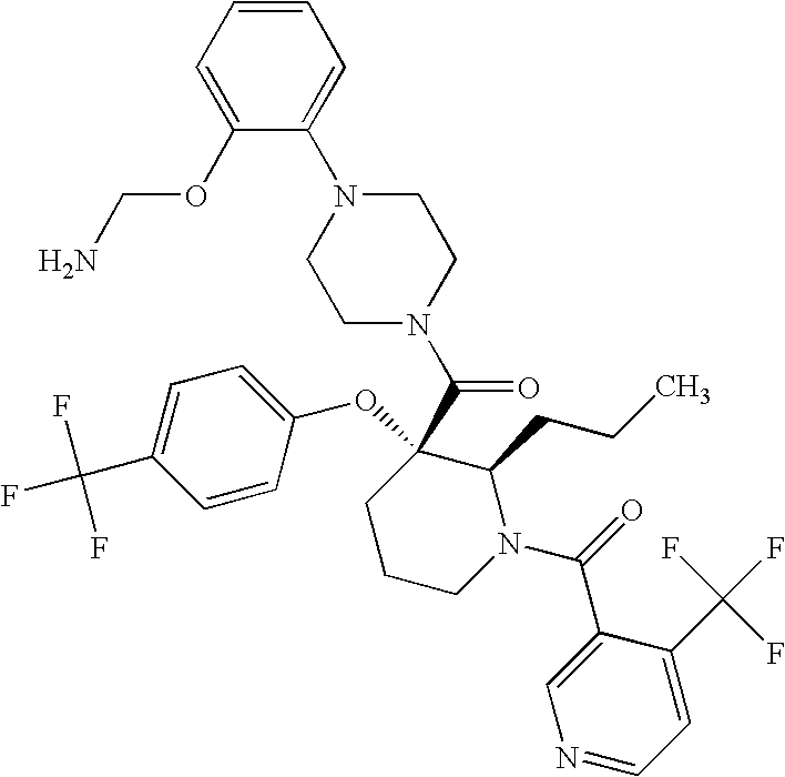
C1=C(OCN)C(N2CCN(C(=O)C3(OC4=CC=C(C(F)(F)F)C=C4)CCCN(C(C4=CN=CC=C4C(F)(F)F)=O)C3CCC)CC2)=CC=C1
